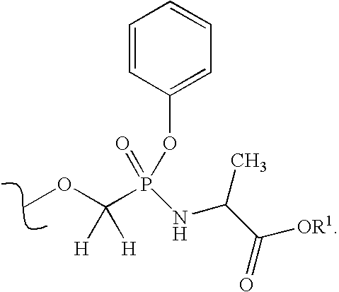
O(C)C(P(NC(C([OR1])=O)C)(=O)OC1=CC=CC=C1)([H])[H]
